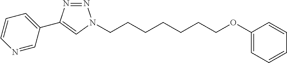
C1=CC=CC=C1OCCCCCCCN1N=NC(C2=CC=CN=C2)=C1
